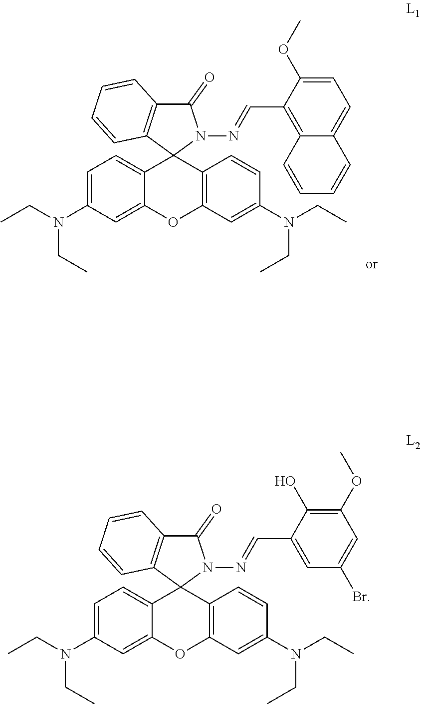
C1=C(N(CC)CC)C=C2C(=C1)C1(C3=C(O2)C=C(N(CC)CC)C=C3)N(N=CC2=C3C(=CC=C2OC)C=CC=C3)C(=O)C2=C1C=CC=C2.C1=C(N(CC)CC)C=C2C(=C1)C1(C3=C(O2)C=C(N(CC)CC)C=C3)N(N=CC2=CC(Br)=CC(OC)=C2O)C(=O)C2=C1C=CC=C2
